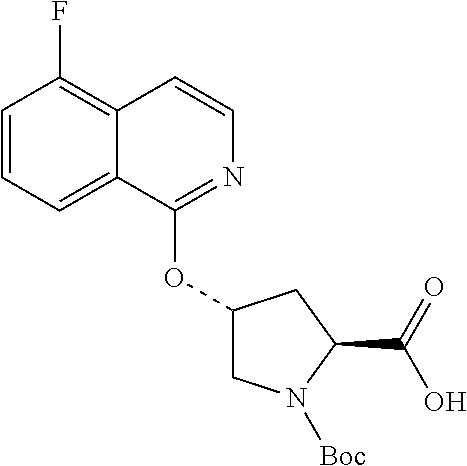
C1=CC=C2C(=C1F)C=CN=C2OC1CN([Boc])C(C(=O)O)C1
